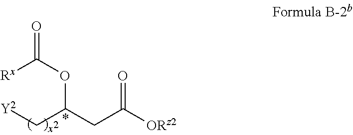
[Y2]CC(CC([ORz2])=O)OC(=O)[Rx]
